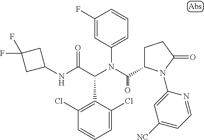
C1=C(Cl)C(C(C(NC2CC(F)(F)C2)=O)N(C(=O)C2CCC(=O)N2C2=CC([NC])=CC=N2)C2=CC=CC(F)=C2)=C(Cl)C=C1
